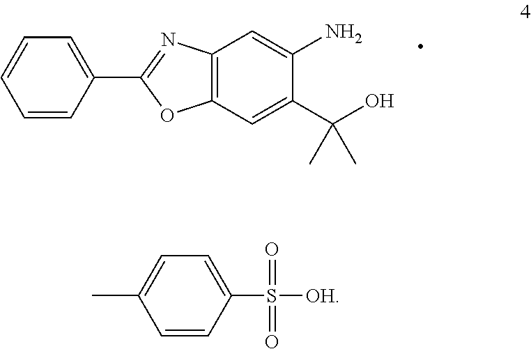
C1=CC(C2=NC3=C(O2)C=C(C(O)(C)C)C(N)=C3)=CC=C1.C1=C(C)C=CC(S([OH])(=O)=O)=C1
